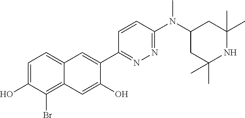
C12=CC=C(O)C(Br)=C1C=C(O)C(C1=NN=C(N(C3CC(C)(C)NC(C)(C)C3)C)C=C1)=C2
